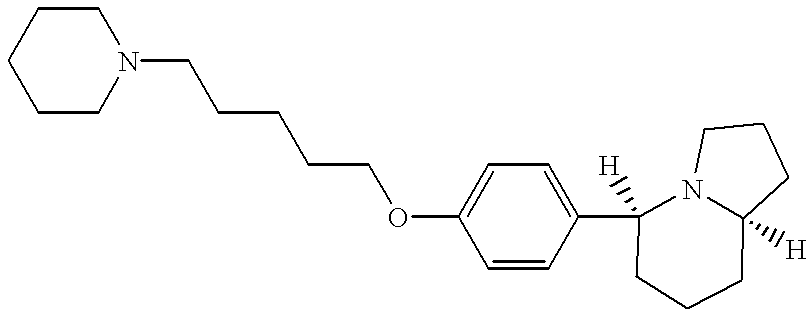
C1CCCCN1CCCCCOC1=CC=C(C2([H])CCCC3([H])N2CCC3)C=C1
